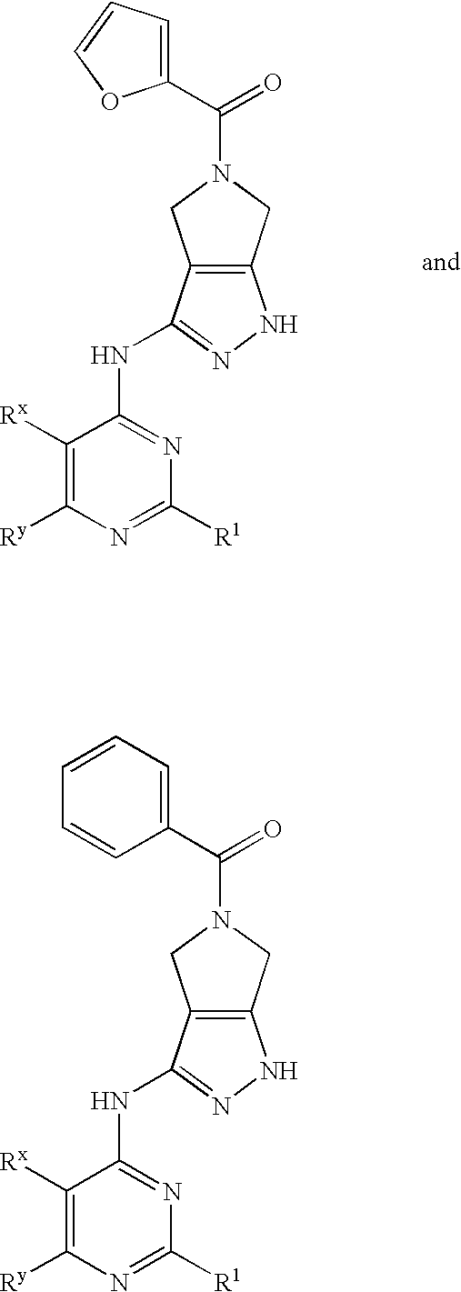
C1([Rx])=C([Ry])N=C([R1])N=C1NC1=NNC2=C1CN(C(=O)C1=CC=CO1)C2.C1([Rx])=C([Ry])N=C([R1])N=C1NC1=NNC2=C1CN(C(=O)C1=CC=CC=C1)C2
